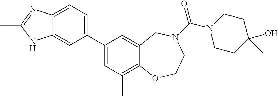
C12=CC=C(C3=CC(C)=C4C(=C3)CN(C(=O)N3CCC(O)(C)CC3)CCO4)C=C1NC(C)=N2
